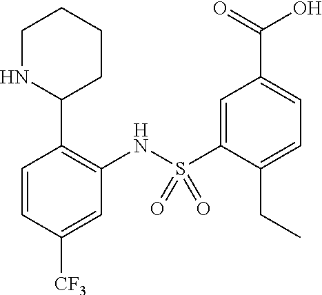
C1=CC([CF3])=CC(NS(C2=CC(C(=O)O)=CC=C2CC)(=O)=O)=C1C1CCCCN1
